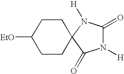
C1CC([EtO])CCC12C(=O)N([H])C(=O)N2[H]
